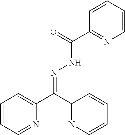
C1=CC=NC(C(C2=NC=CC=C2)=NNC(C2=NC=CC=C2)=O)=C1
